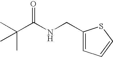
C1(CNC(C(C)(C)C)=O)=CC=CS1
